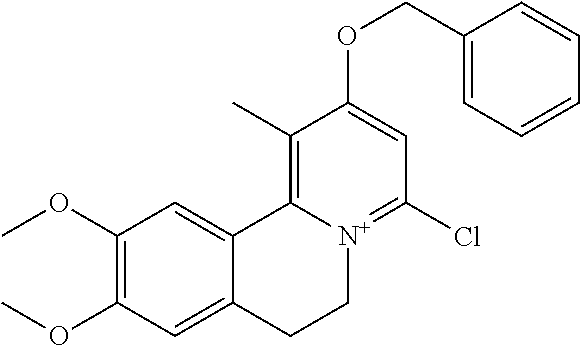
C1(OC)=C(OC)C=C2C(=C1)C1=C(C)C(OCC3=CC=CC=C3)=CC(Cl)=[N+]1CC2
